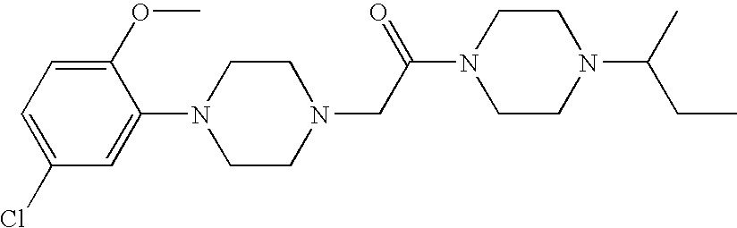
C1(OC)=CC=C(Cl)C=C1N1CCN(CC(N2CCN(C(CC)C)CC2)=O)CC1
